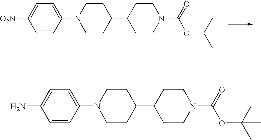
C1=CC(N2CCC(C3CCN(C(OC(C)(C)C)=O)CC3)CC2)=CC=C1[O2N].C1=CC(N2CCC(C3CCN(C(OC(C)(C)C)=O)CC3)CC2)=CC=C1N
